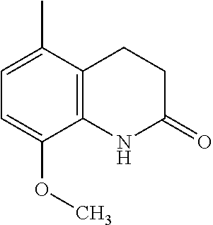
C1C(=O)NC2=C(C1)C(C)=CC=C2OC
